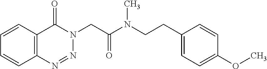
C1=CC2=C(C=C1)N=NN(CC(=O)N(CCC1=CC=C(OC)C=C1)C)C2=O
